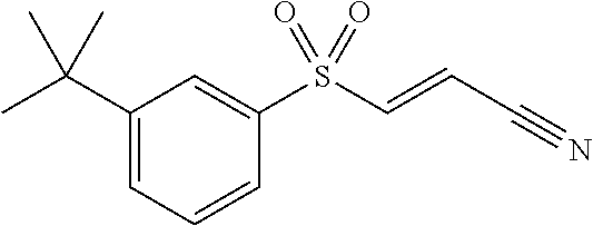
C1(C(C)(C)C)=CC=CC(S(C=CC#N)(=O)=O)=C1
